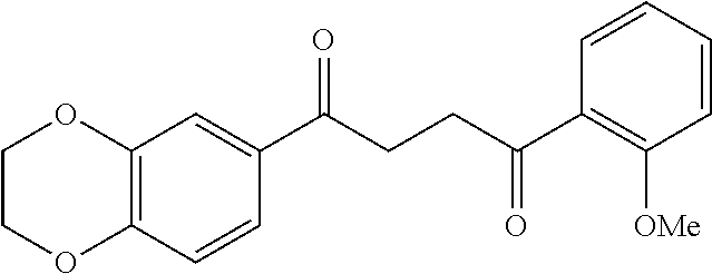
C12=C(C=CC(C(CCC(C3=C([OMe])C=CC=C3)=O)=O)=C1)OCCO2
